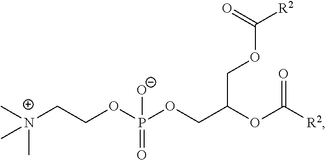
[N+](C)(C)(C)CCOP(OCC(OC([R2])=O)COC([R2])=O)(=O)[O-]
